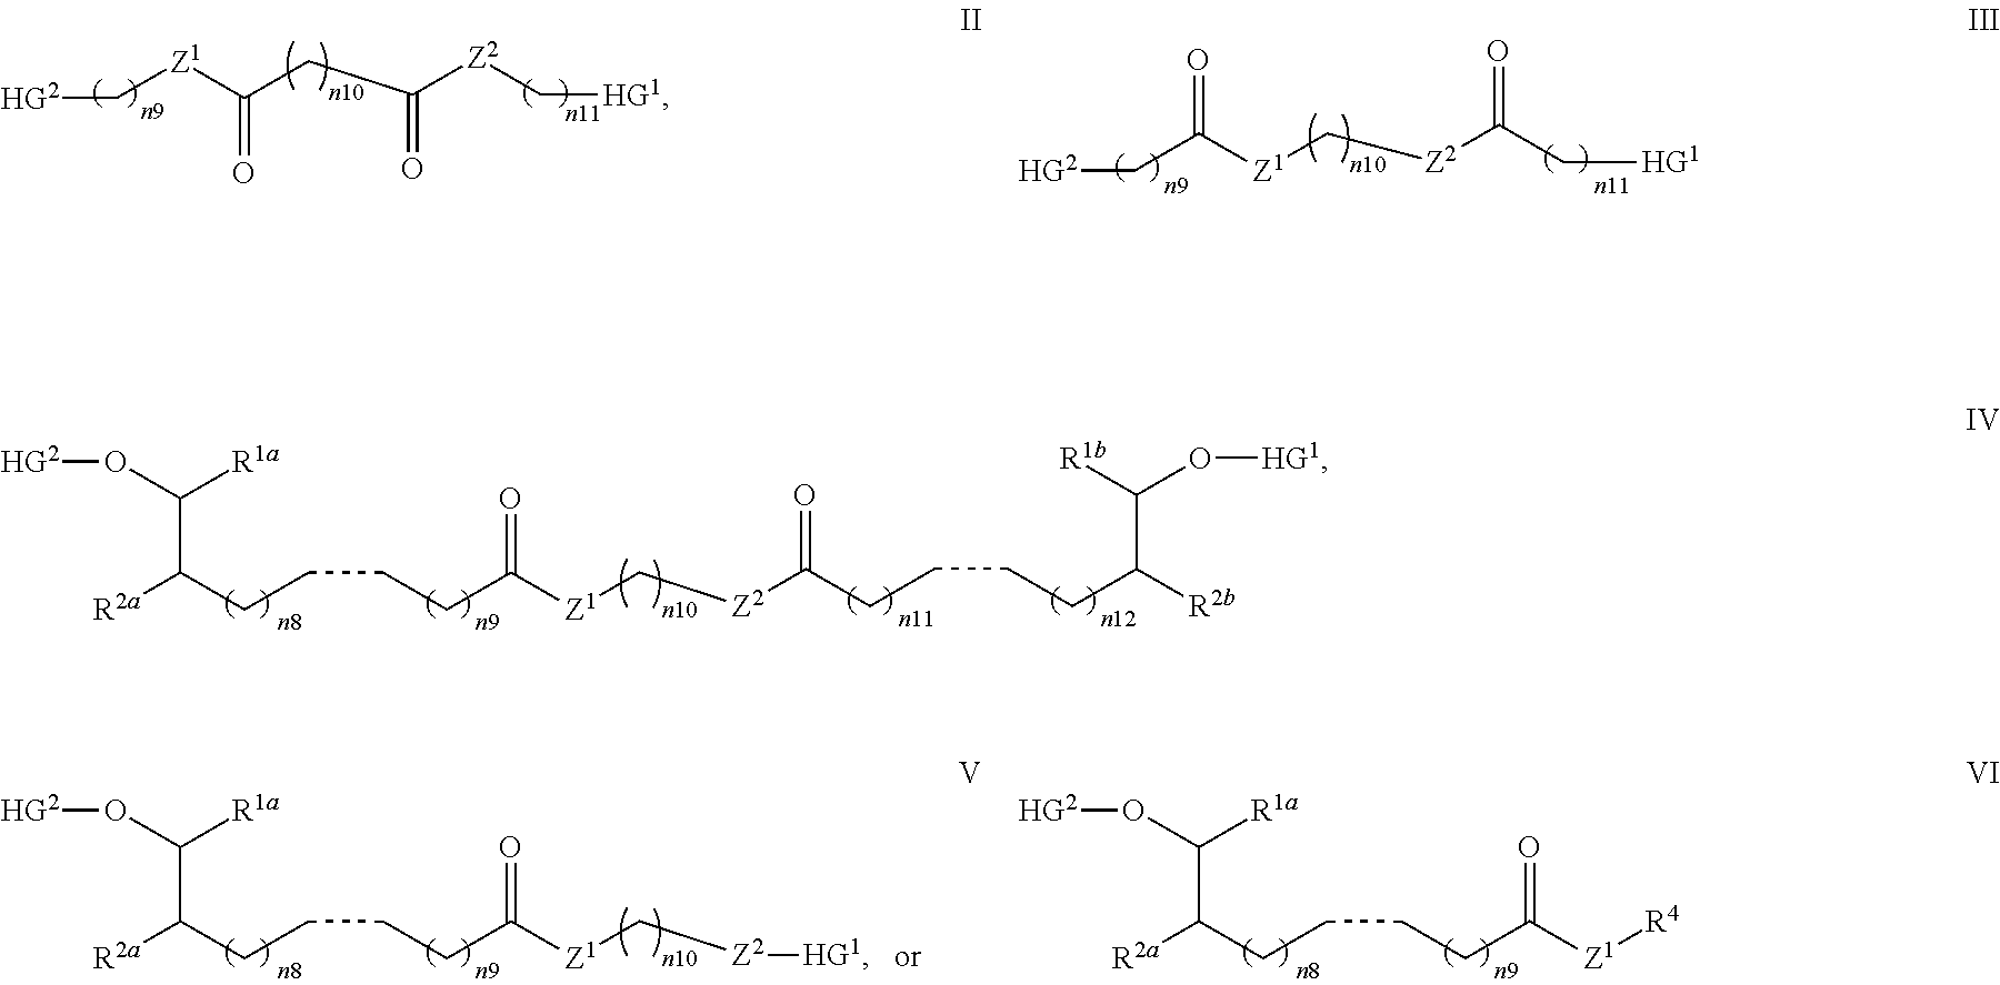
[HG2]C[Z1]C(CC([Z2]C[HG1])=O)=O.[HG2]CC([Z1]C[Z2]C(C[HG1])=O)=O.[HG2]OC([R1a])C(CCCCC([Z1]C[Z2]C(CCCCC([R2b])C([R1b])O[HG1])=O)=O)[R2a].[HG2]OC([R1a])C(CCCCC([Z1]C[Z2][HG1])=O)[R2a].[HG2]OC([R1a])C(CCCCC([Z1][R4])=O)[R2a]
